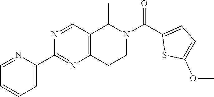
C1=NC(C2=NC3=C(C=N2)C(C)N(C(=O)C2=CC=C(OC)S2)CC3)=CC=C1
